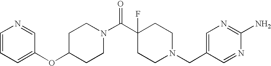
C1(OC2=CC=CN=C2)CCN(C(C2(F)CCN(CC3=CN=C(N)N=C3)CC2)=O)CC1
